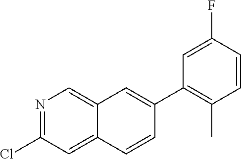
N1=C(Cl)C=C2C(=C1)C=C(C1=C(C)C=CC(F)=C1)C=C2
